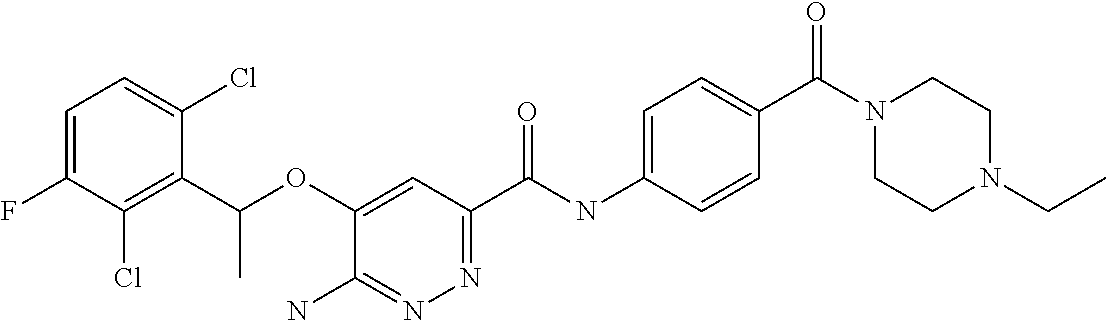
C1=C(F)C(Cl)=C(C(OC2=CC(C(NC3=CC=C(C(=O)N4CCN(CC)CC4)C=C3)=O)=NN=C2N)C)C(Cl)=C1
